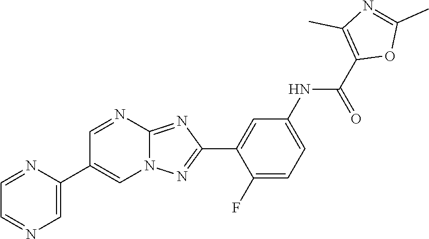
C1(F)=CC=C(NC(C2=C(C)N=C(C)O2)=O)C=C1C1=NN2C(=N1)N=CC(C1=CN=CC=N1)=C2
